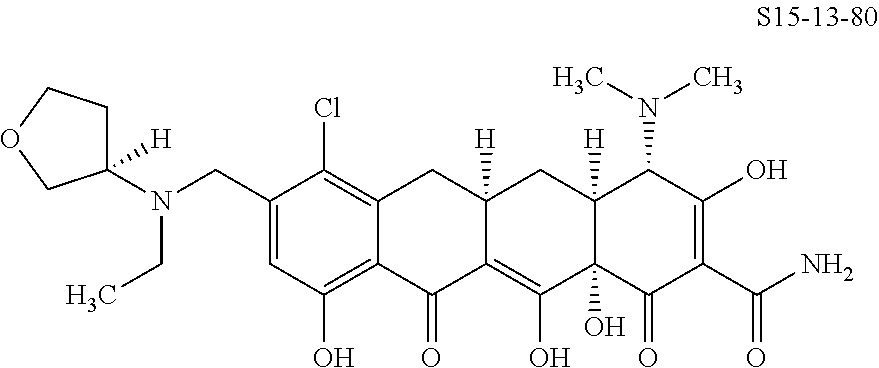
N(CC1=CC(O)=C2C(=C1Cl)CC1([H])C(=C(O)C3(O)C([H])(C1)C(N(C)C)C(O)=C(C(N)=O)C3=O)C2=O)(C1([H])CCOC1)CC
